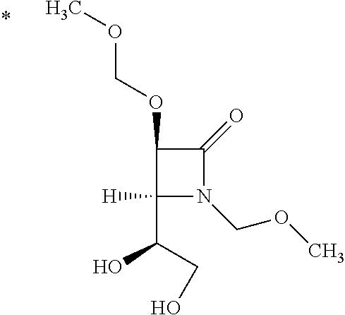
C1([H])(C(CO)O)N(COC)C(=O)C1OCOC
